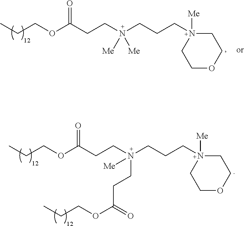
CCCOC(CCN(CCCN1([Me])CCOCC1)([Me])[Me])=O.CCCOC(CCN(CCCN1([Me])CCOCC1)(CCC(OCCC)=O)[Me])=O
